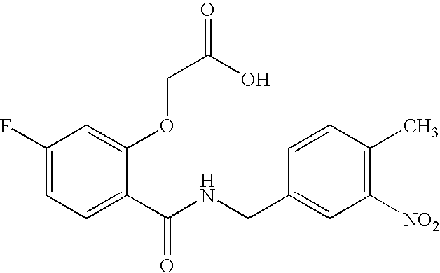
C1(F)=CC=C(C(NCC2=CC([NO2])=C(C)C=C2)=O)C(OCC(=O)O)=C1
